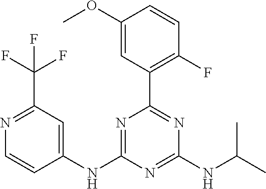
C1(OC)=CC(C2=NC(NC(C)C)=NC(NC3=CC(C(F)(F)F)=NC=C3)=N2)=C(F)C=C1
